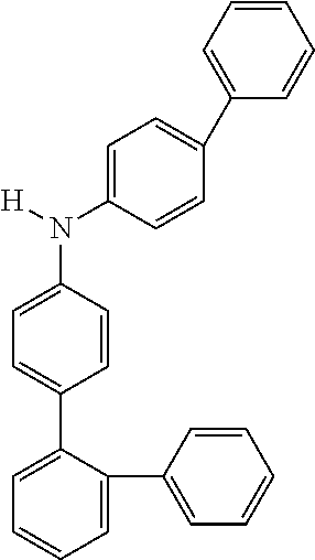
N(C1=CC=C(C2=CC=CC=C2C2=CC=CC=C2)C=C1)(C1=CC=C(C2=CC=CC=C2)C=C1)[H]
